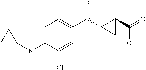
C1(Cl)=CC(C(=O)C2C(C(O)=O)C2)=CC=C1NC1CC1
